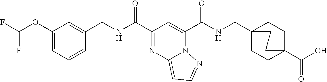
C1(OC(F)F)=CC=CC(CNC(C2=NC3=CC=NN3C(C(NCC34CCC(C(O)=O)(CC3)CC4)=O)=C2)=O)=C1
